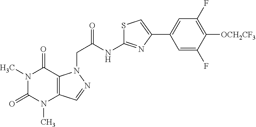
N1(C)C(=O)N(C)C2=C(C1=O)N(CC(NC1=NC(C3=CC(F)=C([OCH2CF3])C(F)=C3)=CS1)=O)N=C2
